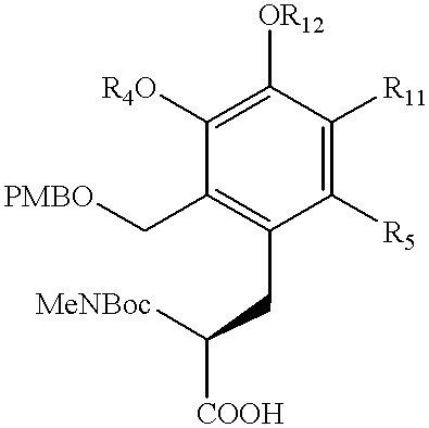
C1(C[PMBO])=C(CC([MeNBoc])[COOH])C([R5])=C([R11])C([OR12])=C1[R4O]
